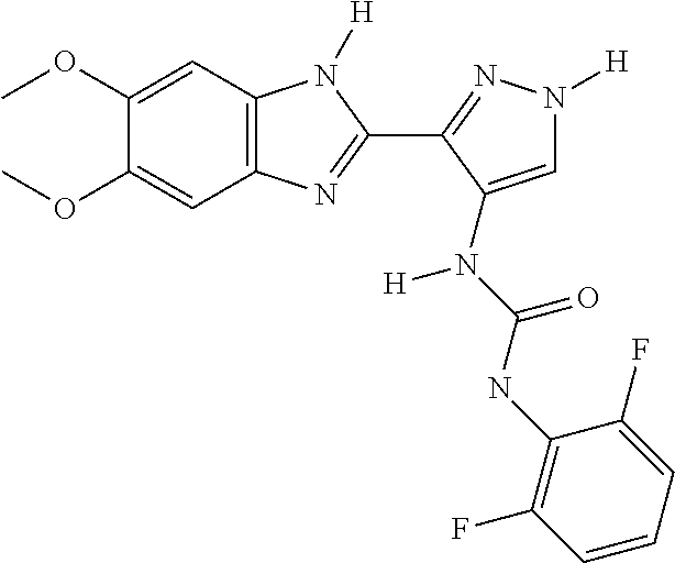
COC1=CC2=C(C=C1OC)N=C(C1=NN([H])C=C1N([H])C(=O)NC1=C(F)C=CC=C1F)N2[H]
